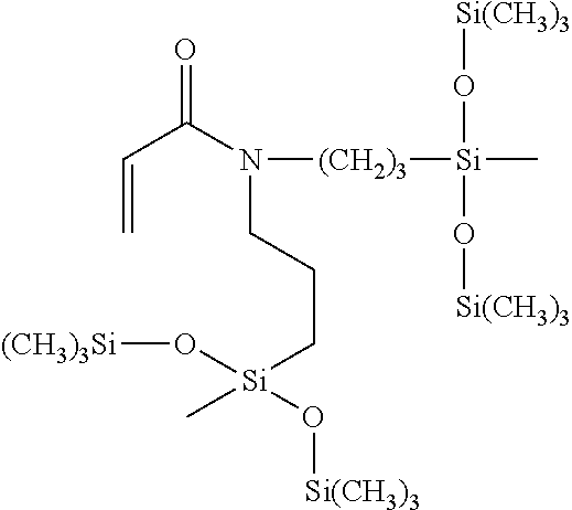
C=CC(N(CCC[Si](O[(CH3)3Si])(O[Si(CH3)3])C)[(CH2)3][Si](C)(O[Si(CH3)3])O[Si(CH3)3])=O
